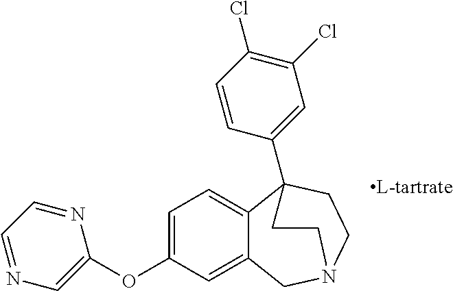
C1(OC2=CN=CC=N2)=CC=C2C(=C1)CN1CCC2(C2=CC(Cl)=C(Cl)C=C2)CC1
